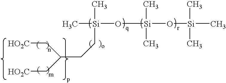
C[Si](C)(O[Si](C)(C)O[Si](C)(C)C)CCC(C[HO2C])C[HO2C]
